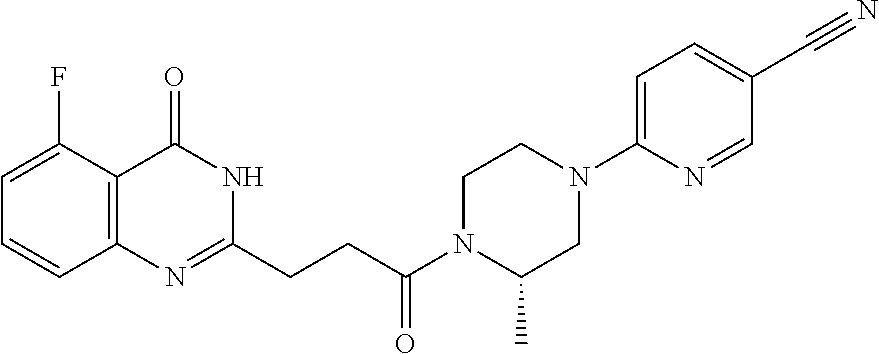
C12=C(N=C(CCC(N3C(C)CN(C4=CC=C(C#N)C=N4)CC3)=O)NC1=O)C=CC=C2F
